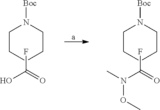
C1CCCCN1[Boc].OC(=O)F.C1CCCCN1[Boc].N(C(=O)F)(C)OC
